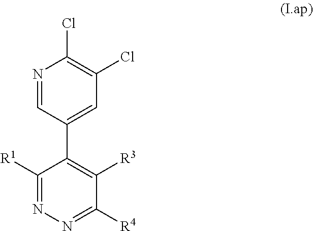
C1([R1])=NN=C([R4])C([R3])=C1C1=CC(Cl)=C(Cl)N=C1
